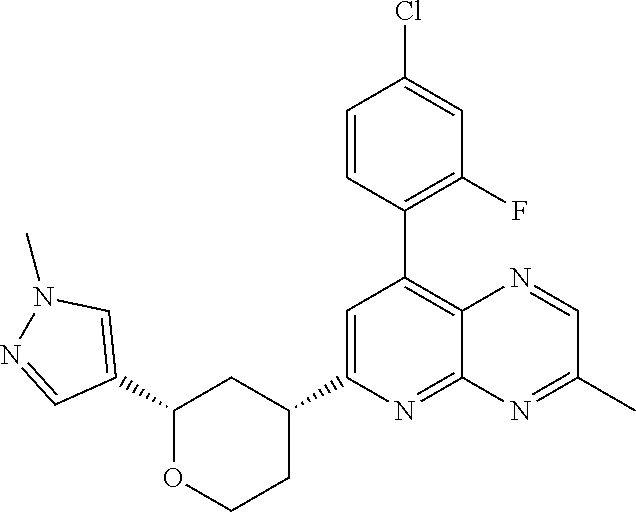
C1(C2=CN(C)N=C2)OCCC(C2=CC(C3=C(F)C=C(Cl)C=C3)=C3C(=N2)N=C(C)C=N3)C1
